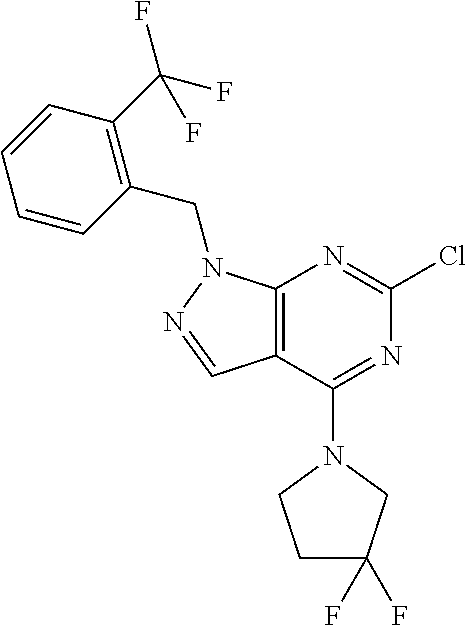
C12=C(C(N3CC(F)(F)CC3)=NC(Cl)=N1)C=NN2CC1=C(C(F)(F)F)C=CC=C1
